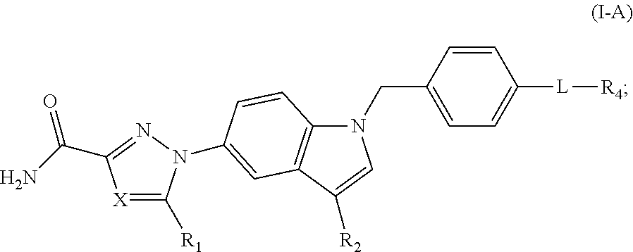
C1=CC(CN2C3=C(C([R2])=C2)C=C(N2C([R1])=[X]C(C(N)=O)=N2)C=C3)=CC=C1[L][R4]
